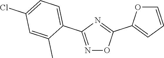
N1=C(C2=CC=C(Cl)C=C2C)N=C(C2=CC=CO2)O1
